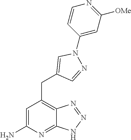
C1=C(N)N=C2C(=C1CC1=CN(C3=CC([OMe])=NC=C3)N=C1)N=NN2
